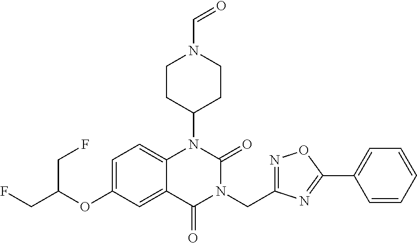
C1=C(OC(CF)CF)C=C2C(=C1)N(C1CCN(C=O)CC1)C(=O)N(CC1=NOC(C3=CC=CC=C3)=N1)C2=O
